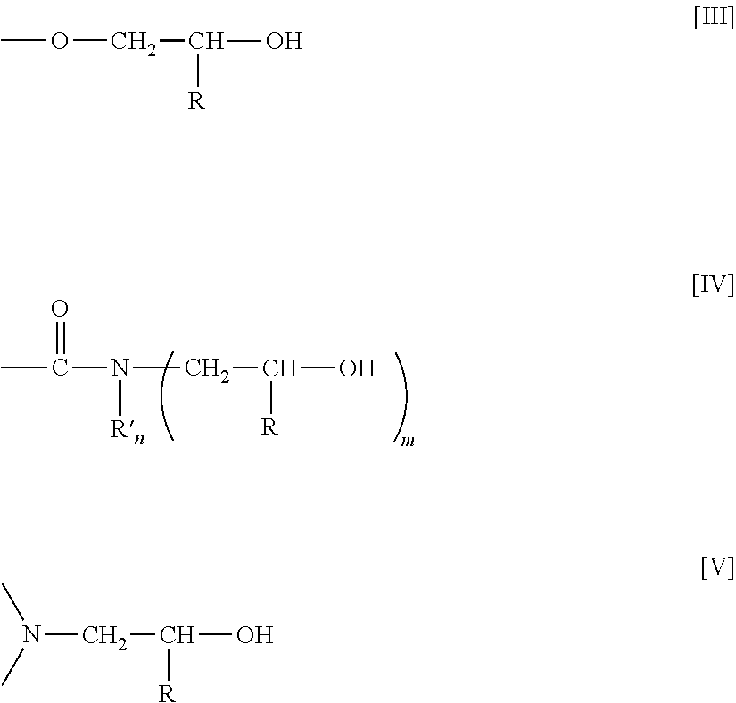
CC(N(CC(O)[R])[Rn])=O.COCC(O)[R].N(CC(O)[R])(C)C
